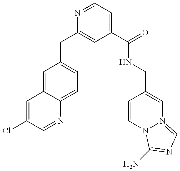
C1=C(Cl)C=NC2=CC=C(CC3=CC(C(NCC4=CN5=CN=C(N)N5C=C4)=O)=CC=N3)C=C12
